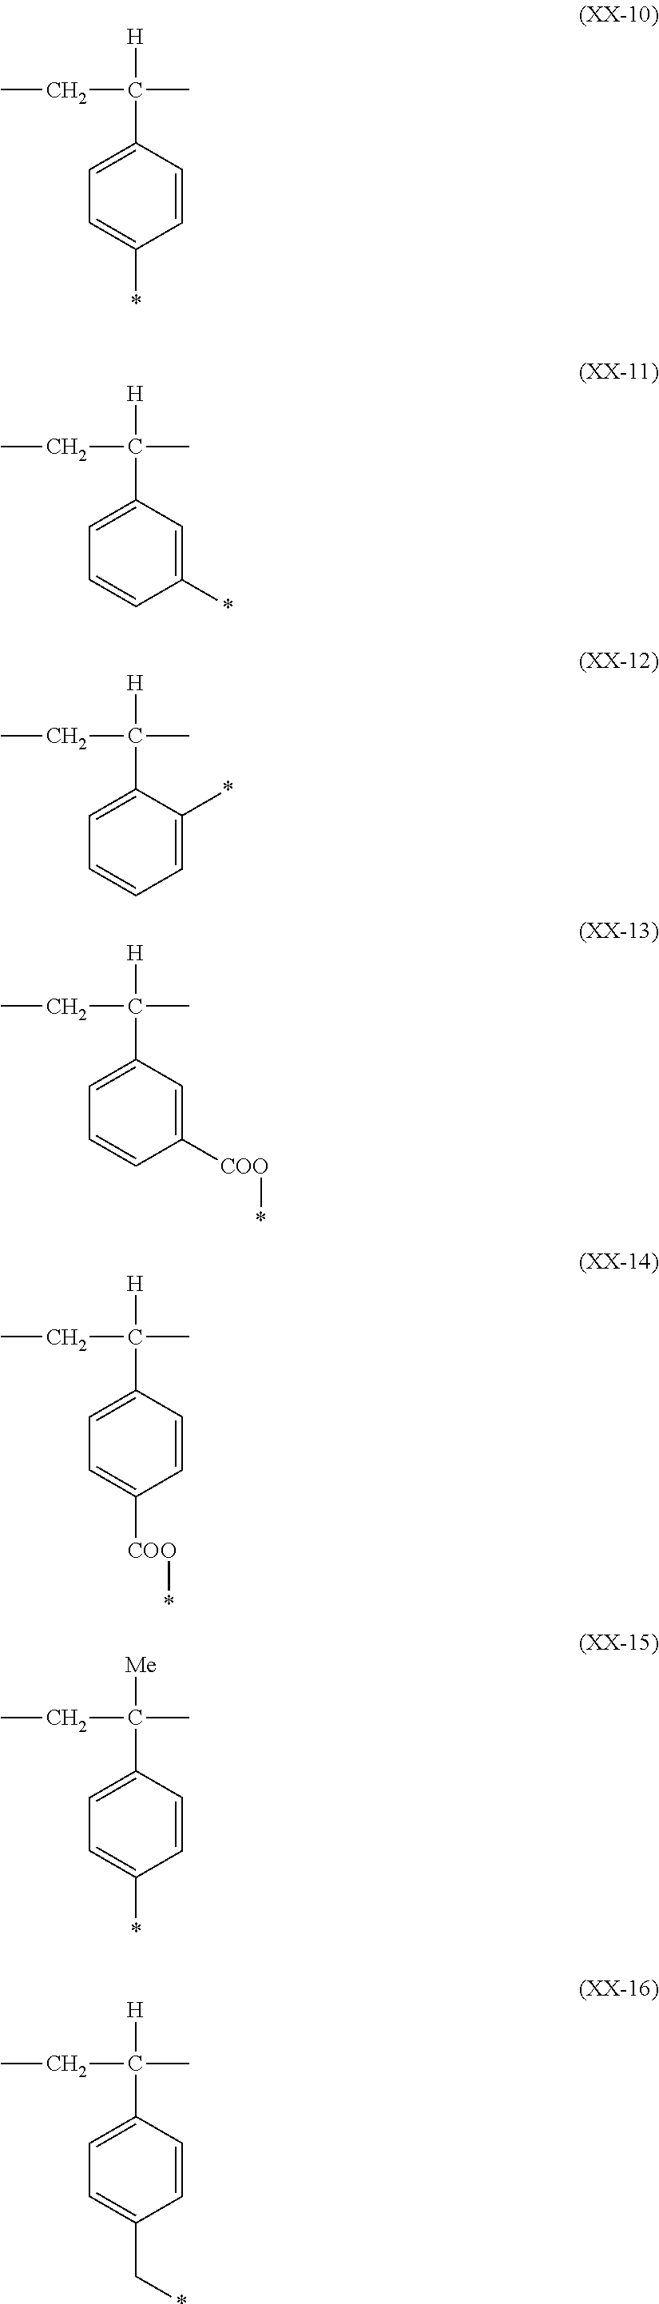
C(C)C([H])(C)C1=CC=C(*)C=C1.C(C)C([H])(C)C1=CC=CC(*)=C1.C(C)C([H])(C)C1=CC=CC=C1*.C(C)C([H])(C)C1=CC=CC([COO]*)=C1.C(C)C([H])(C1=CC=C([COO]*)C=C1)C.C(C)C([Me])(C1=CC=C(*)C=C1)C.C(C)C([H])(C1=CC=C(C*)C=C1)C
